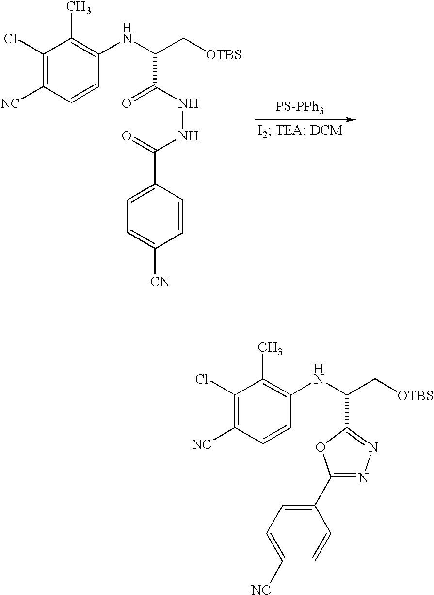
C1(Cl)=C([NC])C=CC(NC(C(NNC(=O)C2=CC=C([CN])C=C2)=O)C[OTBS])=C1C.C1(Cl)=C([NC])C=CC(NC(C2=NN=C(C3=CC=C([NC])C=C3)O2)C[OTBS])=C1C
